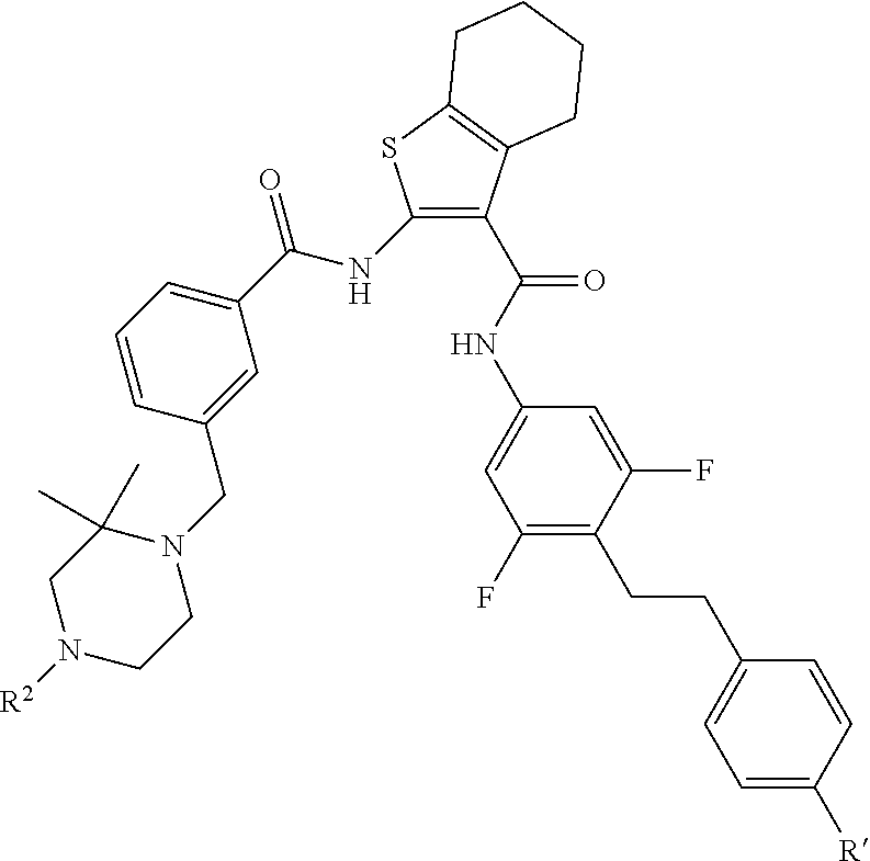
C1(C(=O)NC2=CC(F)=C(CCC3=CC=C([R])C=C3)C(F)=C2)=C(NC(=O)C2=CC=CC(CN3C(C)(C)CN([R2])CC3)=C2)SC2=C1CCCC2
